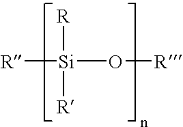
[Si]([R])([R])([R])O[R]
